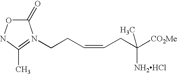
C(CC=CCC([CO2Me])(C)[NH2HCl])N1=C(C)NOC1=O
